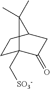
C1C2(C[SO3-])C(=O)CC(C1)C2(C)C
